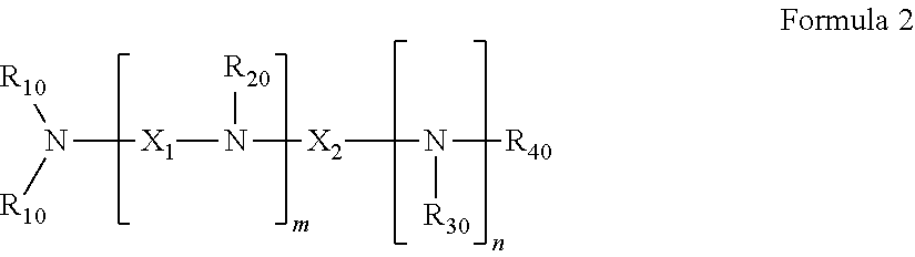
N([X1]N([X2]N([R40])[R30])[R20])([R10])[R10]
